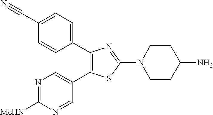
C1(C2=CC=C(C#N)C=C2)=C(C2=CN=C([NHMe])N=C2)SC(N2CCC(N)CC2)=N1
